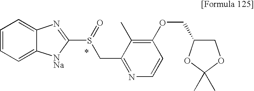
C1=CC=C2C(=C1)N=C(S(CC1=NC=CC(OCC3COC(C)(C)O3)=C1C)=O)[NNa]2
